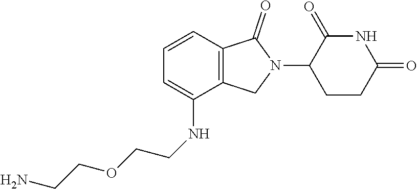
C12=C(C=CC=C1NCCOCCN)C(=O)N(C1CCC(=O)NC1=O)C2
